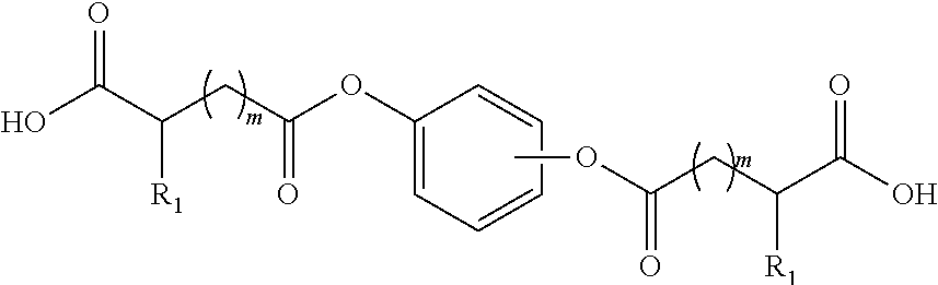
C(CC(C(O)=O)[R1])(OC)=O.C1(OC(CC(C(O)=O)[R1])=O)=CC=CC=C1
